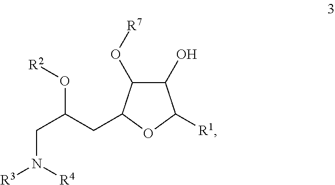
C1(O)C(O[R7])C(CC(CN([R3])[R4])O[R2])OC1[R1]
